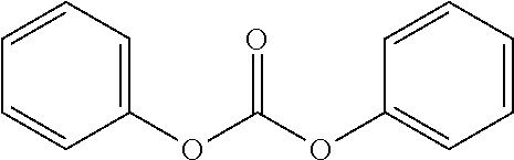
C1=CC=C(OC(OC2=CC=CC=C2)=O)C=C1
